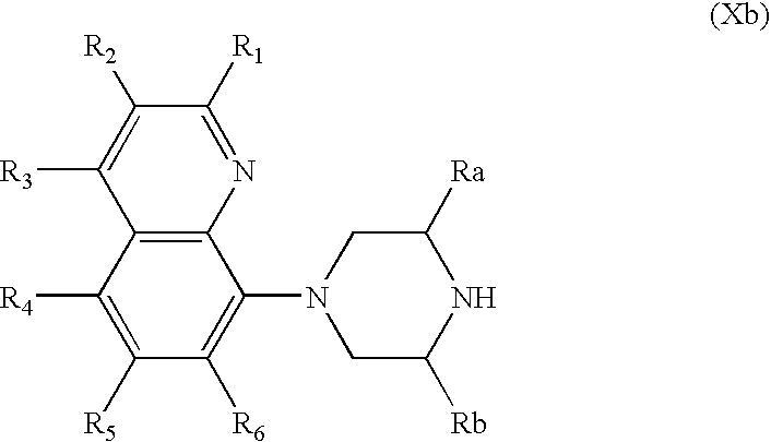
C1([R1])=NC2=C(C([R3])=C1[R2])C([R4])=C([R5])C([R6])=C2N1CC([Rb])NC([Ra])C1
